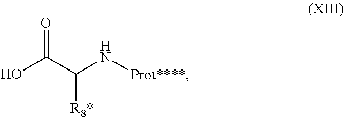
C(O)(C(N[Prot****])[R8*])=O
